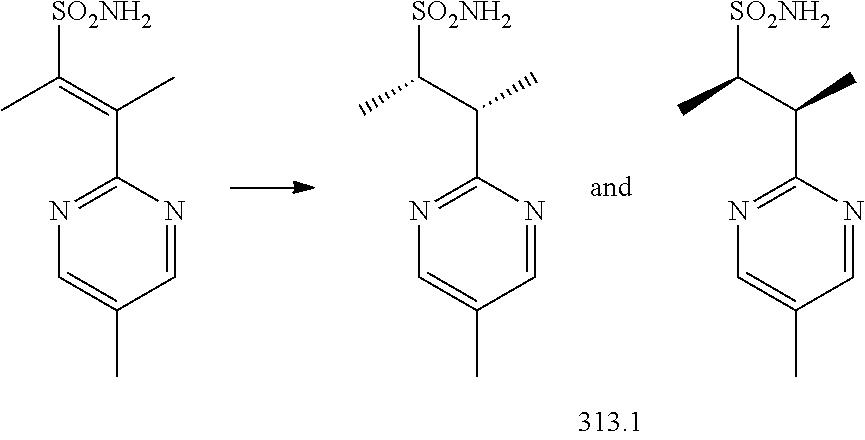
C1=C(C)C=NC(C(C([SO2NH2])C)C)=N1.C1=C(C)C=NC(C(C([SO2NH2])C)C)=N1.C1=C(C)C=NC(C(=C([SO2NH2])C)C)=N1
